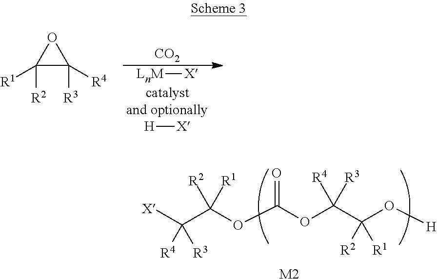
C1([R2])([R1])C([R3])([R4])O1.[LnM][X].[H][X].[CO2].[X]C(C(OC(OC(C(O[H])([R2])[R1])([R4])[R3])=O)([R2])[R1])([R4])[R3].[M2]
